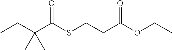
CCC(C(SCCC(OCC)=O)=O)(C)C
